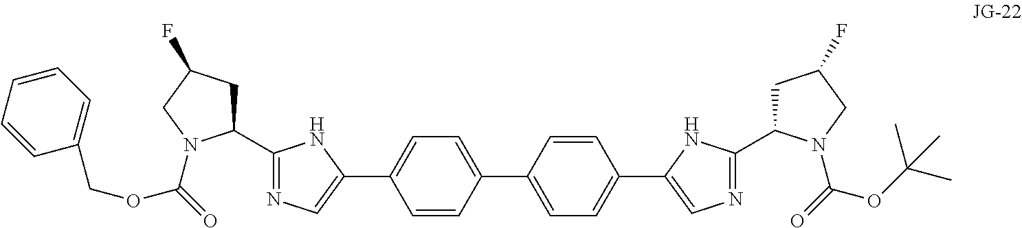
C1=CC(C2=CC=C(C3=CN=C(C4CC(F)CN4C(=O)OC(C)(C)C)N3)C=C2)=CC=C1C1=CN=C(C2CC(F)CN2C(=O)OCC2=CC=CC=C2)N1
